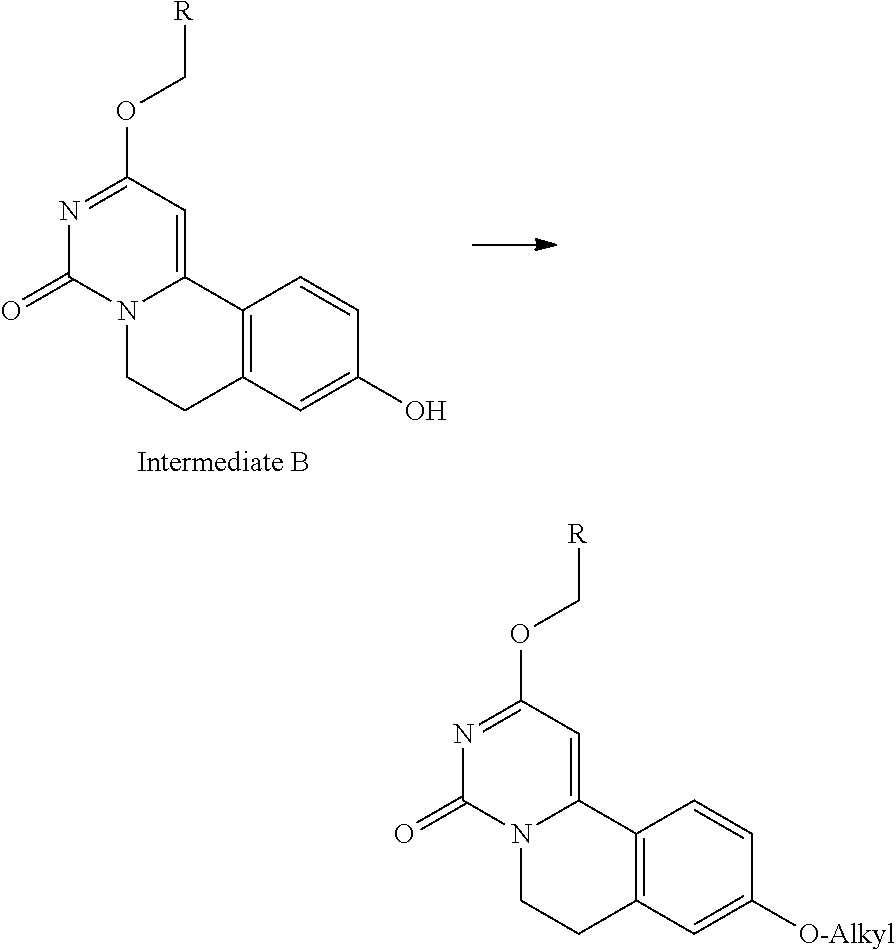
N1=C(OC[R])C=C2N(C1=O)CCC1=C2C=CC([O-Alkyl])=C1.N1=C(OC[R])C=C2N(C1=O)CCC1=C2C=CC(O)=C1
